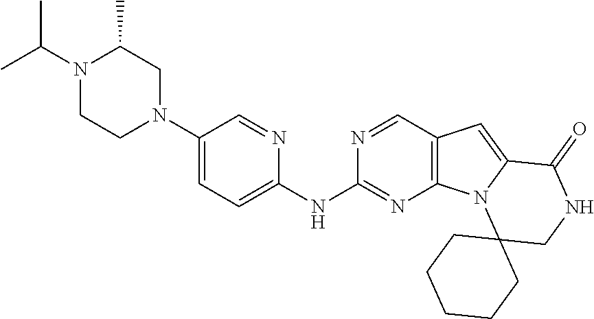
C(N1CCN(C2=CC=C(NC3=NC4=C(C=N3)C=C3N4C4(CNC3=O)CCCCC4)N=C2)CC1C)(C)C
